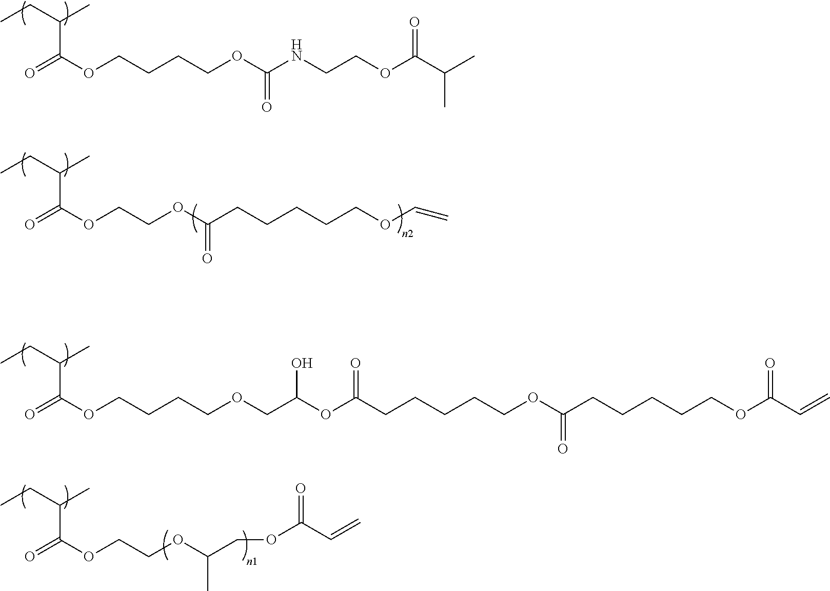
O=C(OCCCCOC(NCCOC(C(C)C)=O)=O)C(CC)C.O=C(OCCOC(COC(=O)C=C)C)C(CC)C.O=C(OCCCCOCC(OC(CCCCCOC(CCCCCOC(=O)C=C)=O)=O)O)C(CC)C.O=C(OCCOC(CCCCCOC=C)=O)C(CC)C
